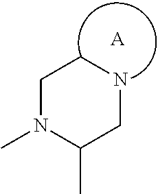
[A].CN1C(C)CNCC1
